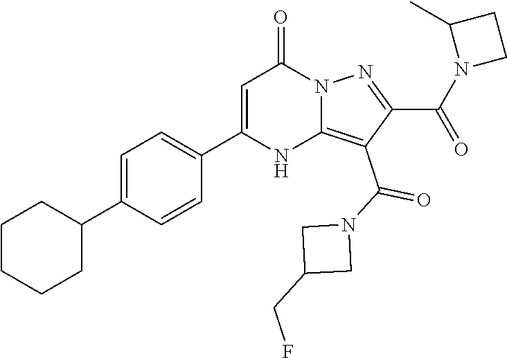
C1=C(C2CCCCC2)C=CC(C2=CC(=O)N3C(=C(C(N4CC(CF)C4)=O)C(C(=O)N4CCC4C)=N3)N2)=C1
